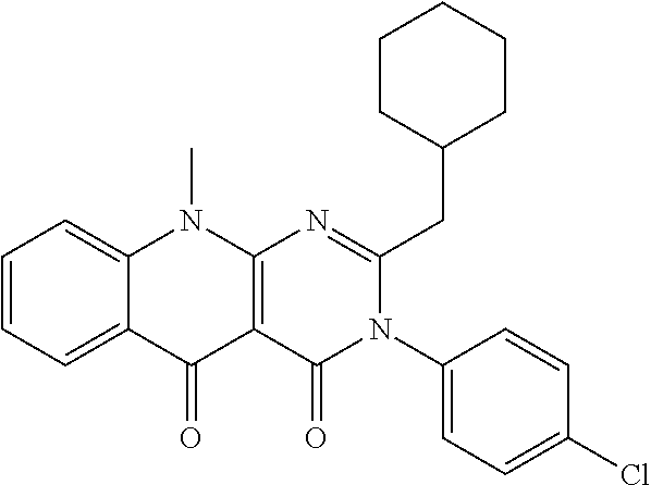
C1=CC=C2C(=C1)N(C)C1=C(C2=O)C(=O)N(C2=CC=C(Cl)C=C2)C(CC2CCCCC2)=N1
